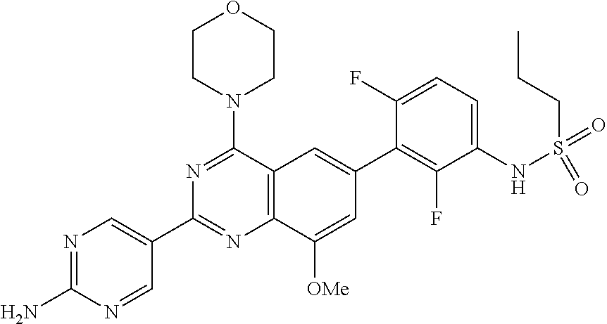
C12=C(C([OMe])=CC(C3=C(F)C(NS(CCC)(=O)=O)=CC=C3F)=C1)N=C(C1=CN=C(N)N=C1)N=C2N1CCOCC1
